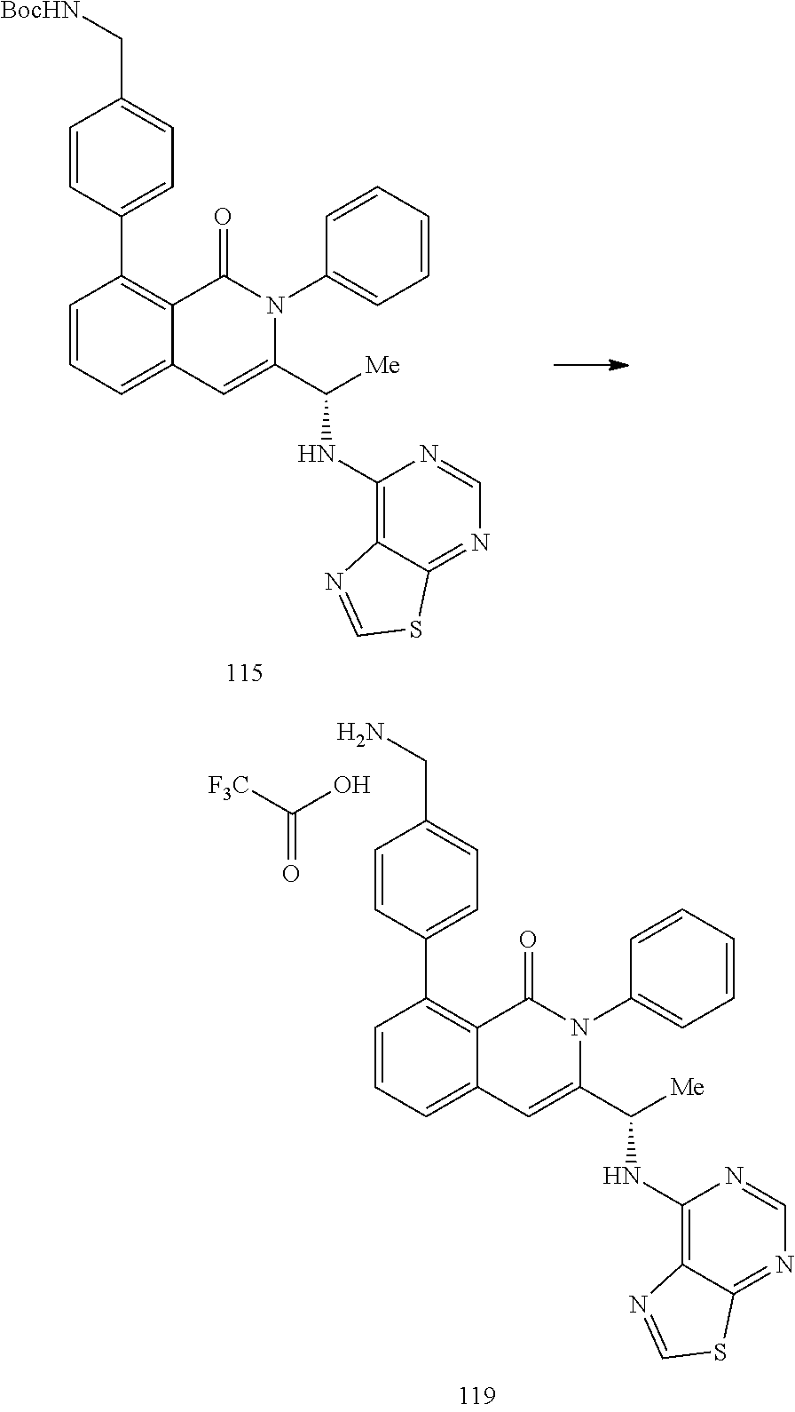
C1=CC=C2C(=C1C1=CC=C(CN)C=C1)C(=O)N(C1=CC=CC=C1)C(C([Me])NC1=C3C(=NC=N1)SC=N3)=C2.C(=O)([F3C])O.C1=CC=C2C(=C1C1=CC=C(C[BocHN])C=C1)C(=O)N(C1=CC=CC=C1)C(C([Me])NC1=C3C(=NC=N1)SC=N3)=C2
